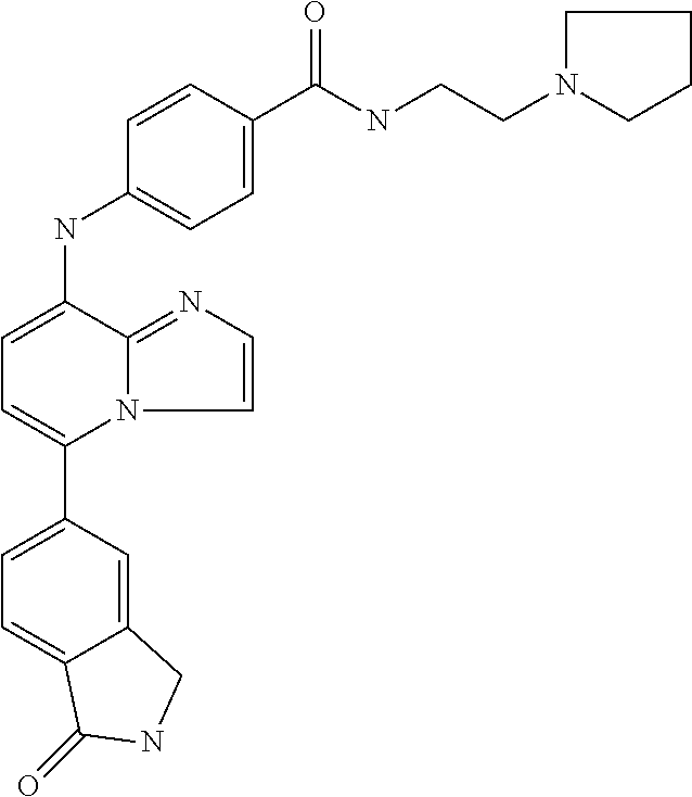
C1(C2=CC=C(NC3=CC=C(C(NCCN4CCCC4)=O)C=C3)C3=NC=CN23)=CC=C2C(=C1)CNC2=O
